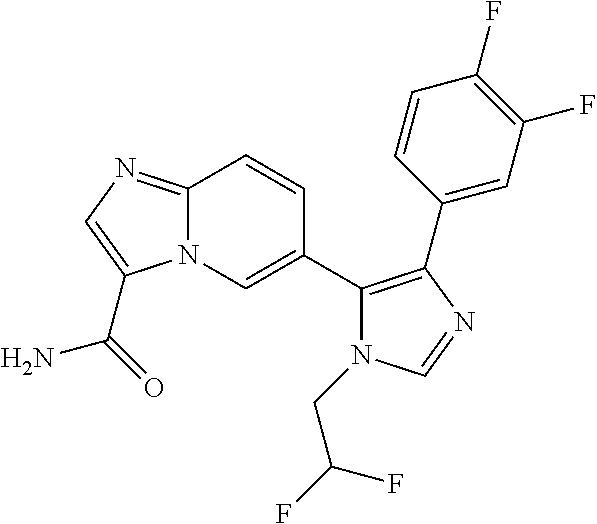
N12C(=NC=C1C(=O)N)C=CC(C1=C(C3=CC(F)=C(F)C=C3)N=CN1CC(F)F)=C2
